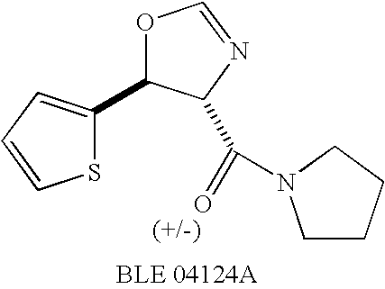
C1(C2=CC=CS2)OC=NC1C(=O)N1CCCC1
